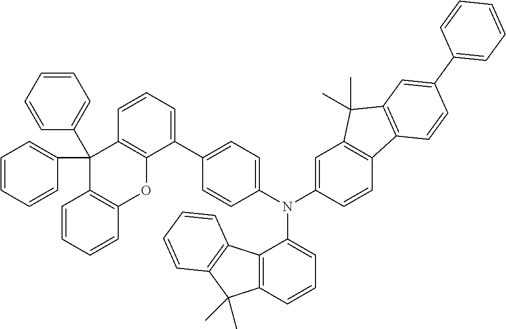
N(C1=CC=CC2=C1C1=C(C2(C)C)C=CC=C1)(C1=CC=C(C2=CC=CC3=C2OC2=C(C3(C3=CC=CC=C3)C3=CC=CC=C3)C=CC=C2)C=C1)C1=CC2=C(C=C1)C1=C(C2(C)C)C=C(C2=CC=CC=C2)C=C1
